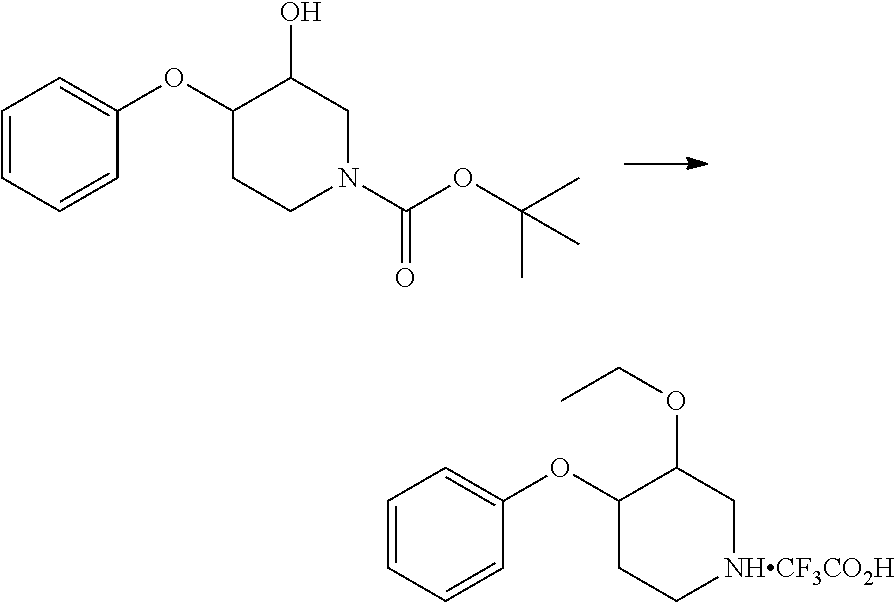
C1=CC=CC(OC2CCN(C(OC(C)(C)C)=O)CC2O)=C1.C1=CC=CC(OC2CC[NHCF3CO2H]CC2OCC)=C1
